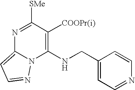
N1=C([SMe])C([COOPr(i)])=C(NCC2=CC=NC=C2)N2C1=CC=N2
